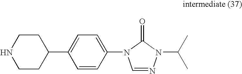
C1CNCCC1C1=CC=C(N2C=NN(C(C)C)C2=O)C=C1
